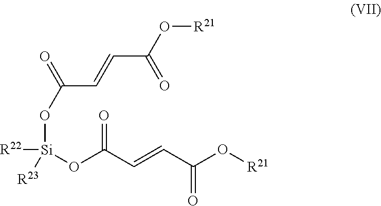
[Si](OC(C=CC(O[R21])=O)=O)([R22])(OC(C=CC(O[R21])=O)=O)[R23]
